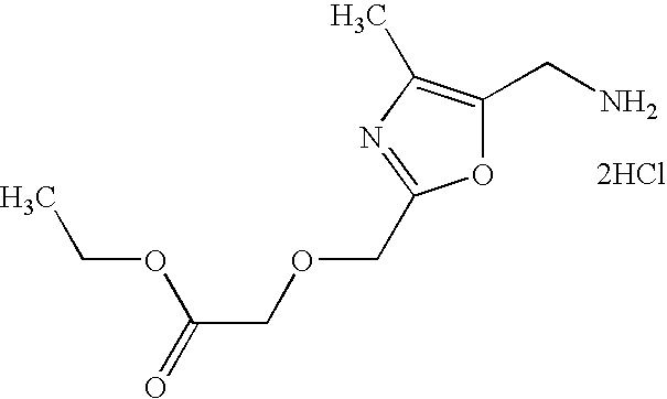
O1C(CN)=C(C)N=C1COCC(=O)OCC.[2HCl]
